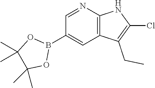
B1(C2=CC3=C(N=C2)NC(Cl)=C3CC)OC(C)(C)C(C)(C)O1
